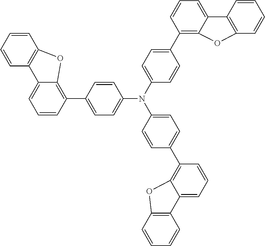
C1(C2=C3C(=CC=C2)C2=C(C=CC=C2)O3)=CC=C(N(C2=CC=C(C3=C4C(=CC=C3)C3=C(C=CC=C3)O4)C=C2)C2=CC=C(C3=C4C(=CC=C3)C3=C(C=CC=C3)O4)C=C2)C=C1
